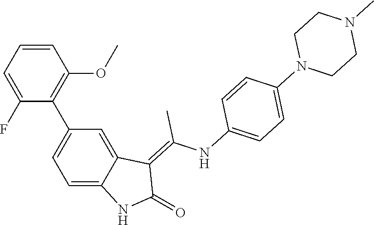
C1=CC=C(F)C(C2=CC=C3C(=C2)C(=C(NC2=CC=C(N4CCN(C)CC4)C=C2)C)C(=O)N3)=C1OC
